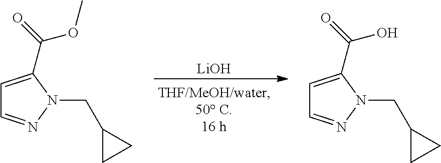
[LiOH].C1=C(C(=O)OC)N(CC2CC2)N=C1.C1=C(C(=O)O)N(CC2CC2)N=C1
